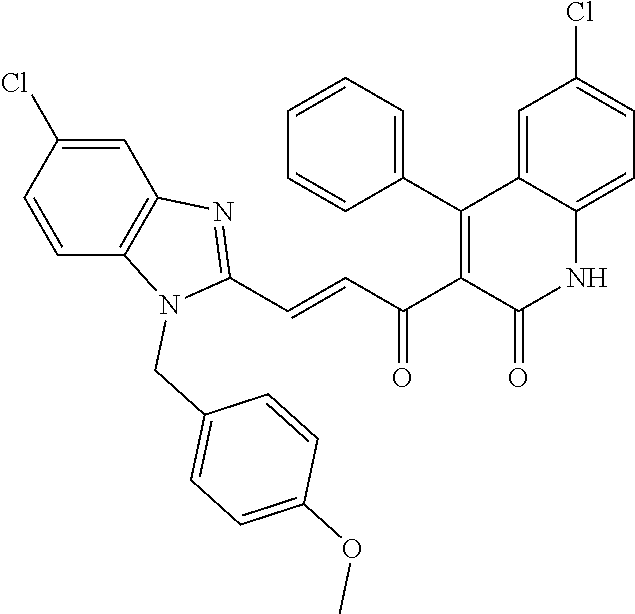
C(=CC(C1=C(C2=CC=CC=C2)C2=CC(Cl)=CC=C2NC1=O)=O)C1=NC2=C(C=CC(Cl)=C2)N1CC1=CC=C(OC)C=C1
